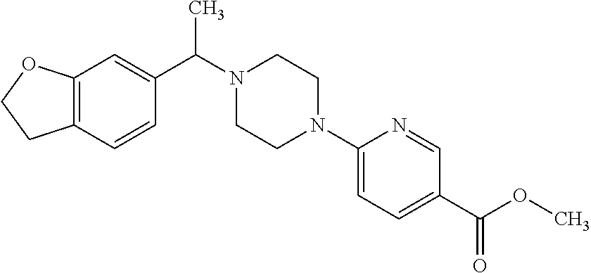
C12=C(C=CC(C(N3CCN(C4=CC=C(C(OC)=O)C=N4)CC3)C)=C1)CCO2
